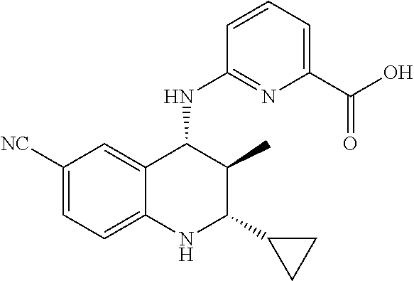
C1([NC])=CC=C2C(=C1)C(NC1=NC(C(O)=O)=CC=C1)C(C)C(C1CC1)N2
